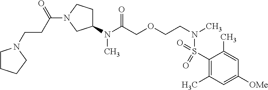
C1(N(C(COCCN(C)S(C2=C(C)C=C([OMe])C=C2C)(=O)=O)=O)C)CCN(C(CCN2CCCC2)=O)C1
